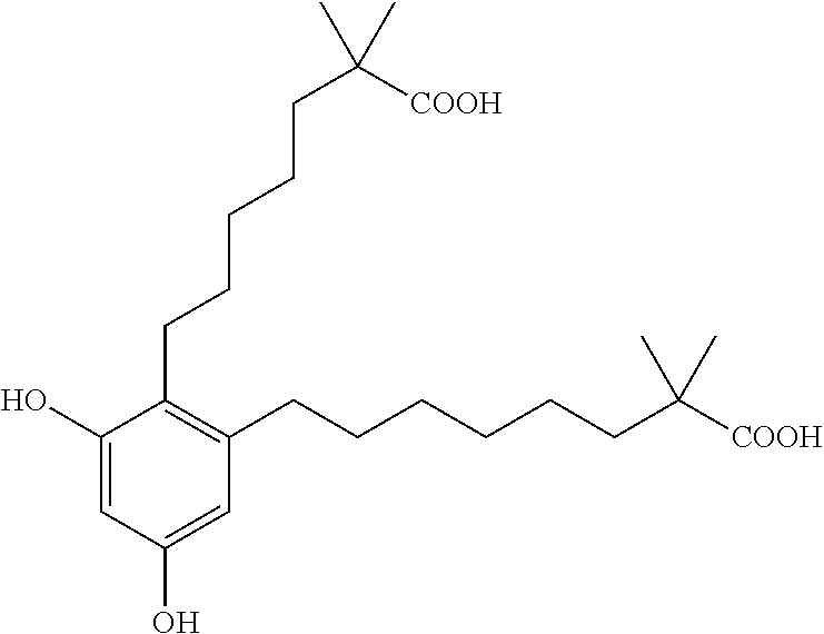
C1(O)=CC(O)=CC(CCCCCCC([COOH])(C)C)=C1CCCCCC([COOH])(C)C
